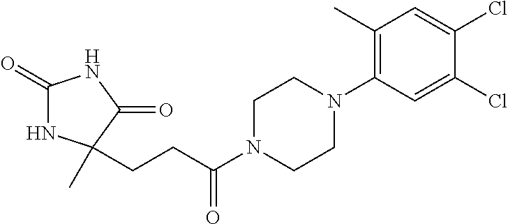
C1(=O)NC(CCC(N2CCN(C3=C(C)C=C(Cl)C(Cl)=C3)CC2)=O)(C)C(=O)N1
